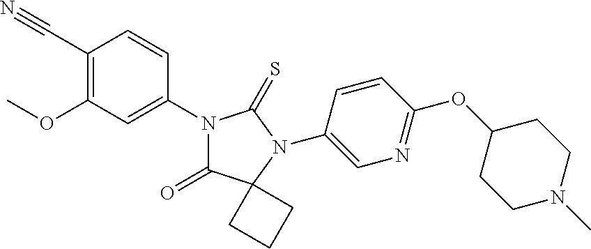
C1=C(N2C(=O)C3(N(C4=CN=C(OC5CCN(C)CC5)C=C4)C2=S)CCC3)C=CC(C#N)=C1OC
